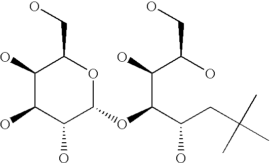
C1(O)C(O)C(O)C(OC(C(CC(C)(C)C)O)C(C(O)CO)O)OC1CO
